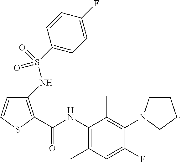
C1(NS(=O)(=O)C2=CC=C(F)C=C2)=C(C(NC2=C(C)C=C(F)C(N3CCCC3)=C2C)=O)SC=C1
